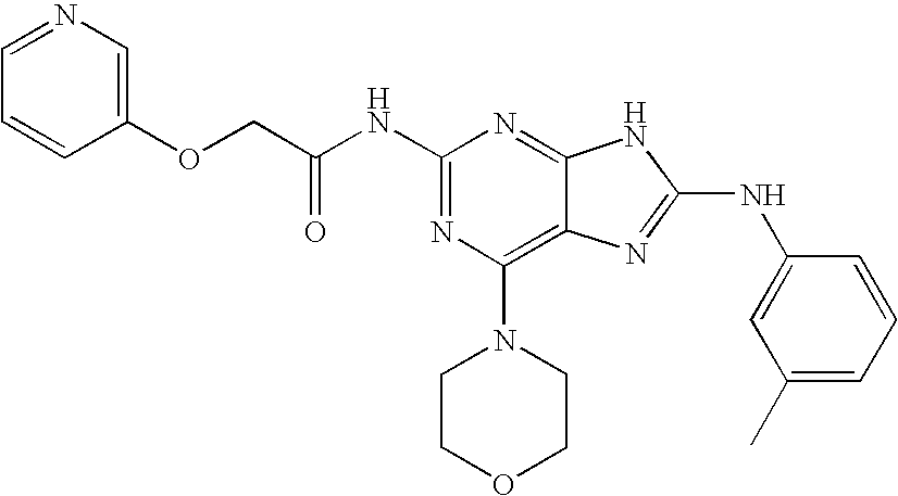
N(C1=NC(N2CCOCC2)=C2C(=N1)NC(NC1=CC(C)=CC=C1)=N2)C(COC1=CN=CC=C1)=O
